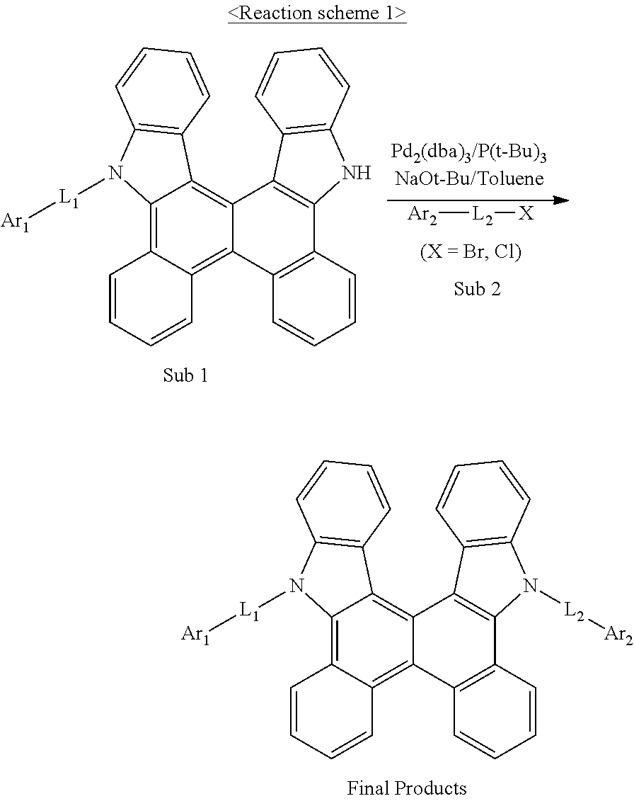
C12=C3C(=C4C(=C1C1=C(N2[L1][Ar1])C=CC=C1)C1=C(C2=C4C=CC=C2)N([L2][Ar2])C2=C1C=CC=C2)C=CC=C3.C12=C3C(=C4C(=C1C1=C(N2[L1][Ar1])C=CC=C1)C1=C(C2=C4C=CC=C2)NC2=C1C=CC=C2)C=CC=C3.[Ar2][L2][X]
